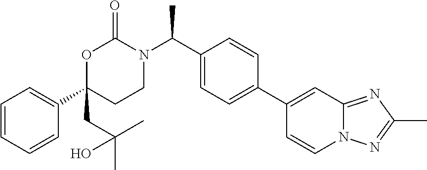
C1=CC=CC(C2(CC(C)(C)O)CCN(C(C3=CC=C(C4=CC5=NC(C)=NN5C=C4)C=C3)C)C(=O)O2)=C1
